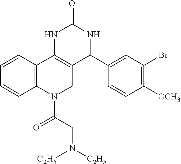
C1=CC2=C(C=C1)N(C(CN([C2H5])[C2H5])=O)CC1=C2NC(=O)NC1C1=CC(Br)=C([OCH3])C=C1
